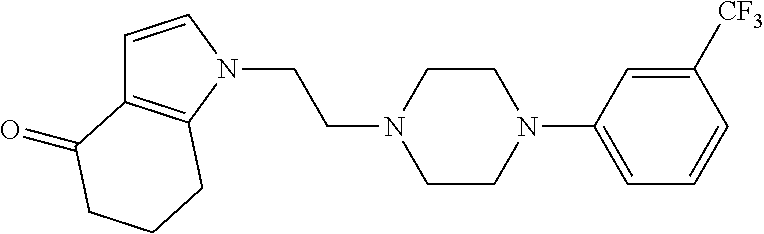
C1=CN(CCN2CCN(C3=CC=CC([CF3])=C3)CC2)C2=C1C(=O)CCC2
